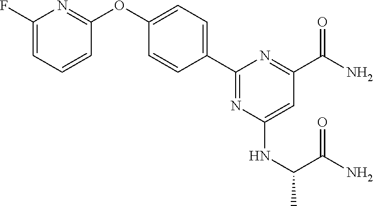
C1=CC(OC2=CC=C(C3=NC(NC(C(N)=O)C)=CC(C(N)=O)=N3)C=C2)=NC(F)=C1
